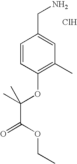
C1=CC(OC(C(=O)OCC)(C)C)=C(C)C=C1CN.Cl
